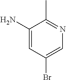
C1(N)=CC(Br)=CN=C1C
